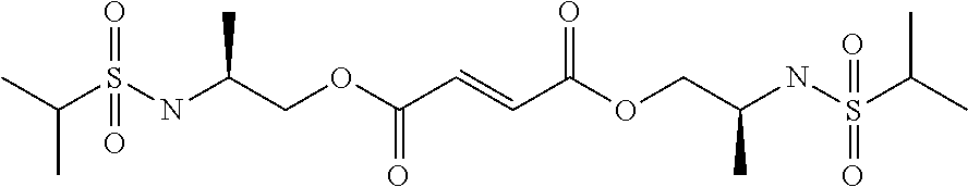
CC(S(NC(COC(C=CC(OCC(NS(=O)(=O)C(C)C)C)=O)=O)C)(=O)=O)C
